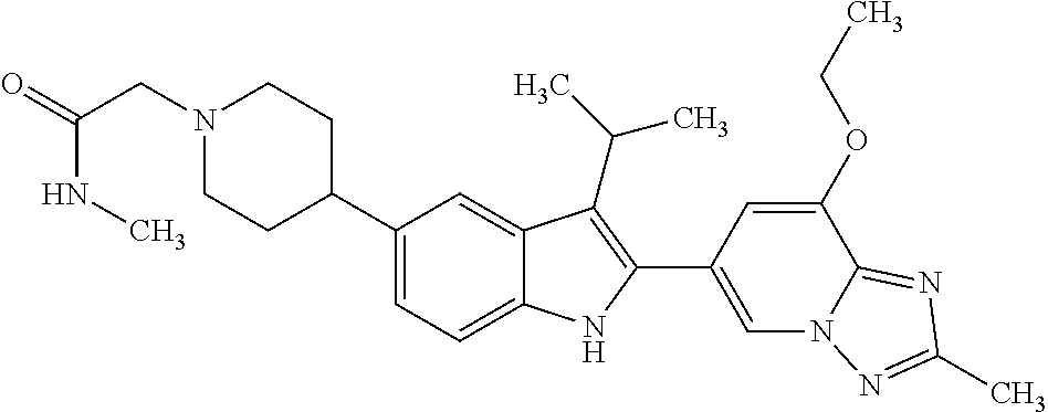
N1(CC(=O)NC)CCC(C2=CC=C3C(=C2)C(C(C)C)=C(C2=CN4C(=NC(C)=N4)C(OCC)=C2)N3)CC1
